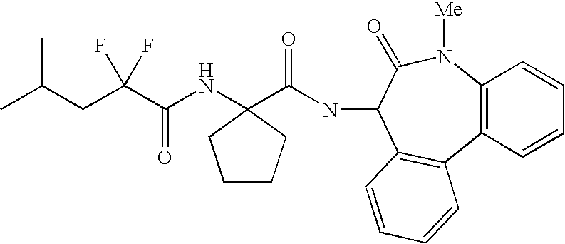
C12=C(C=CC=C1)C1=C(C(NC(=O)C3(NC(C(CC(C)C)(F)F)=O)CCCC3)C(=O)N2[Me])C=CC=C1
